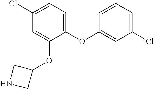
C1(Cl)=CC=C(OC2=CC(Cl)=CC=C2)C(OC2CNC2)=C1
